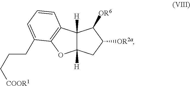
C12([H])C([H])(CC([OR2a])C1[OR6])OC1=C2C=CC=C1CCC[COOR1]
